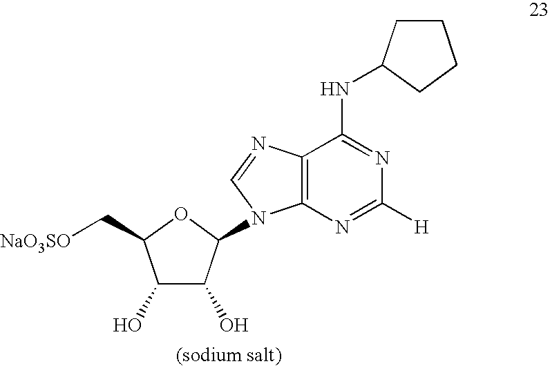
C1(O)C(O)C(N2C3=C(N=C2)C(NC2CCCC2)=NC([H])=N3)OC1C[NaO3SO]
